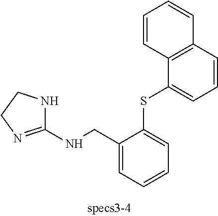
C1(NCC2=CC=CC=C2SC2=CC=CC3=C2C=CC=C3)=NCCN1
